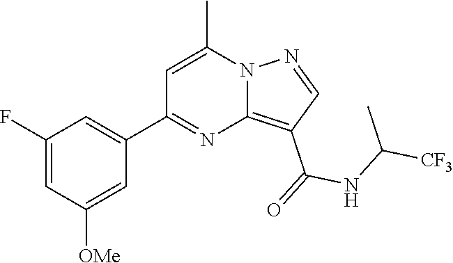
C12=C(C(=O)NC([CF3])C)C=NN1C(C)=CC(C1=CC(F)=CC([OMe])=C1)=N2
